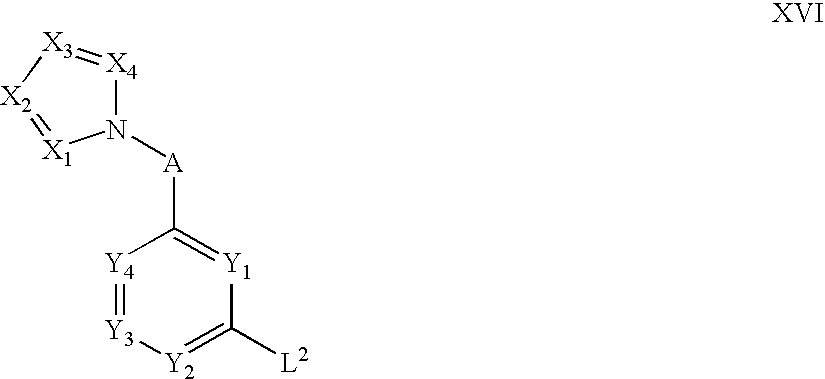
C1([L2])=[Y2][Y3]=[Y4]C([A]N2[X4]=[X3][X2]=[X1]2)=[Y1]1
